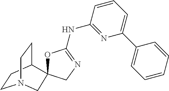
C1CC2CCN1CC21OC(NC2=NC(C3=CC=CC=C3)=CC=C2)=NC1
